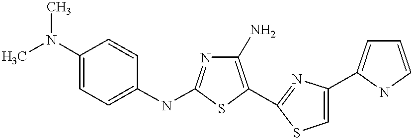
C1(N)=C(C2=NC(C3=CC=CN3)=CS2)SC(NC2=CC=C(N(C)C)C=C2)=N1
